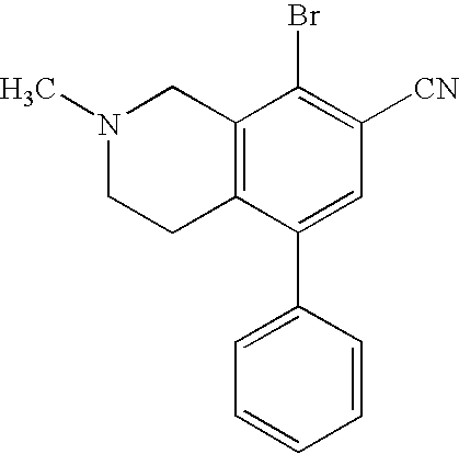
N1(C)CCC2=C(C1)C(Br)=C([CN])C=C2C1=CC=CC=C1
